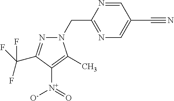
N1(CC2=NC=C(C#N)C=N2)N=C(C(F)(F)F)C([N+](=O)[O-])=C1C
